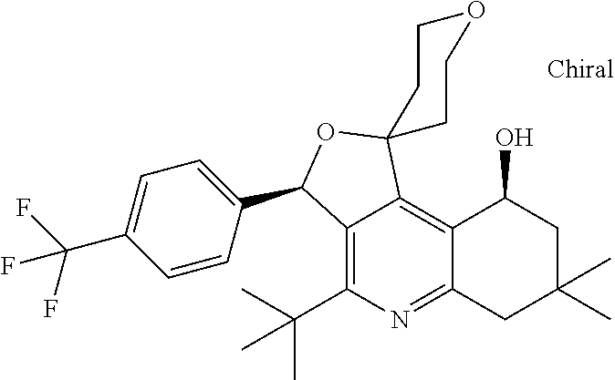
C1=C(C(F)(F)F)C=CC(C2C3=C(C(C)(C)C)N=C4C(=C3C3(O2)CCOCC3)C(O)CC(C)(C)C4)=C1
